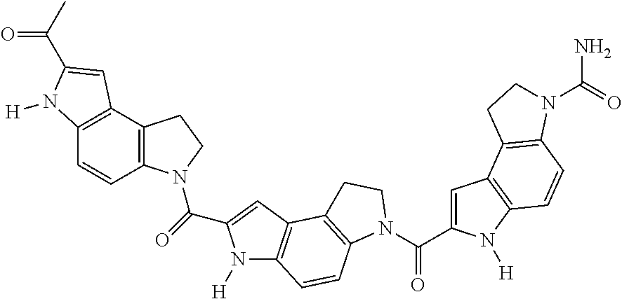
C12=C(C3=C(C=C1)N([H])C(C(=O)C)=C3)CCN2C(=O)C1=CC2=C(N1[H])C=CC1=C2CCN1C(C1=CC2=C(C=CC3=C2CCN3C(=O)N)N1[H])=O
